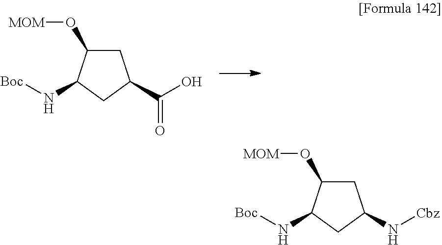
C1C(O[MOM])C(N[Boc])CC1C(=O)O.C1C(O[MOM])C(N[Boc])CC1N[Cbz]
